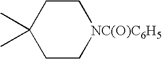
C1CC(C)(C)CC[NC(O)C6H5]1
